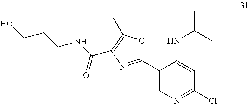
C1(C2=CN=C(Cl)C=C2NC(C)C)=NC(C(NCCCO)=O)=C(C)O1
